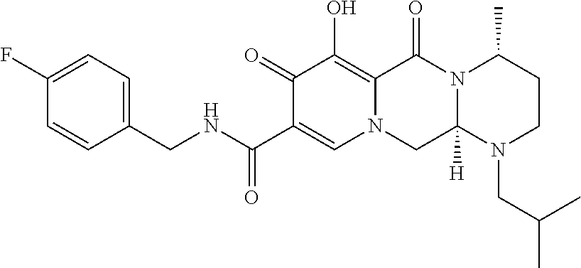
C1(CNC(C2=CN3C(=C(O)C2=O)C(=O)N2C([H])(C3)N(CC(C)C)CCC2C)=O)=CC=C(F)C=C1
